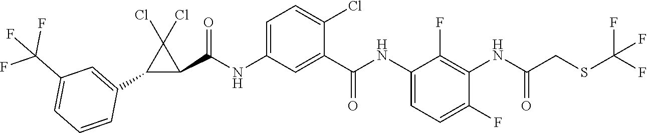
C1(NC(C2=CC(NC(C3C(Cl)(Cl)C3C3=CC(C(F)(F)F)=CC=C3)=O)=CC=C2Cl)=O)=CC=C(F)C(NC(CSC(F)(F)F)=O)=C1F
